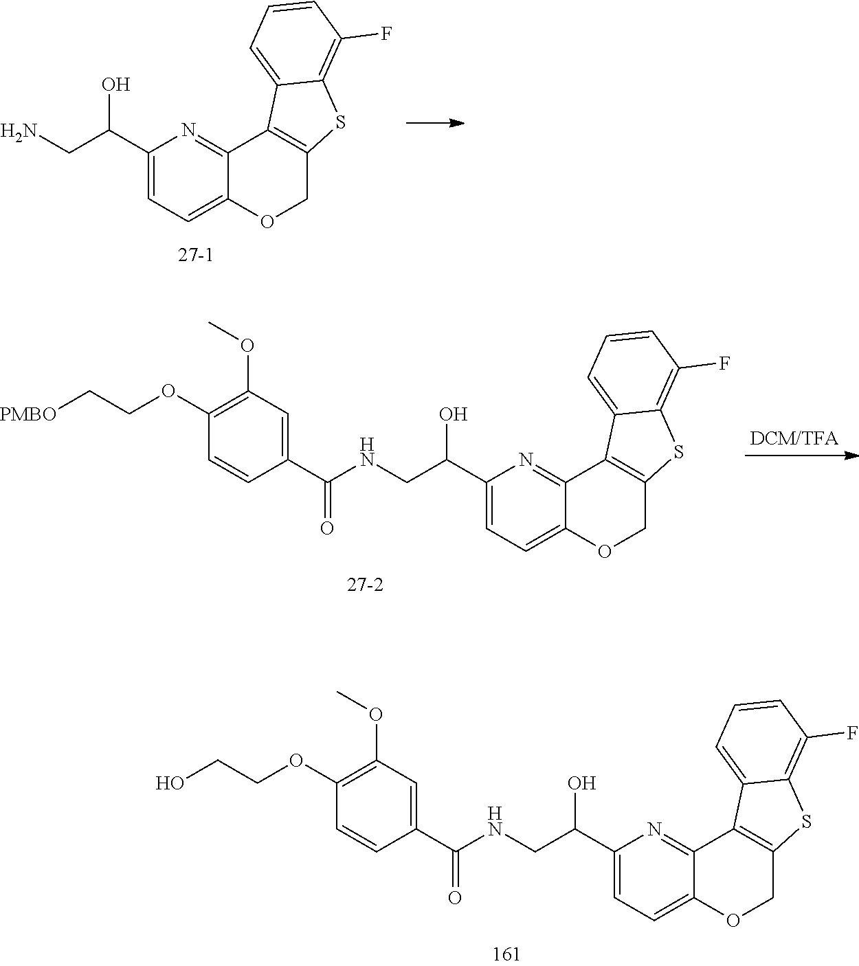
C1(C(CNC(C2=CC(OC)=C(OCCO)C=C2)=O)O)=CC=C2C(=N1)C1=C(CO2)SC2=C(F)C=CC=C12.C1(C(CN)O)=CC=C2C(=N1)C1=C(CO2)SC2=C(F)C=CC=C12.C1(C(CNC(C2=CC(OC)=C(OCC[PMBO])C=C2)=O)O)=CC=C2C(=N1)C1=C(CO2)SC2=C(F)C=CC=C12
